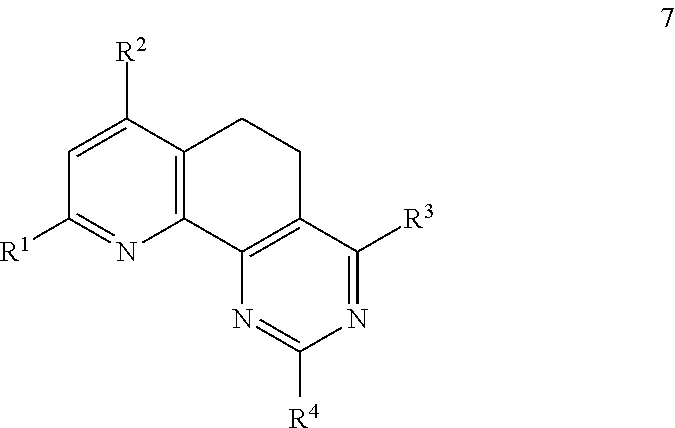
C12=C(C([R2])=CC([R1])=N1)CCC1=C2N=C([R4])N=C1[R3]
